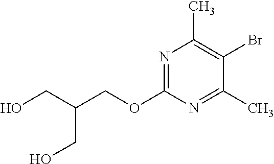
N1=C(OCC(CO)CO)N=C(C)C(Br)=C1C
